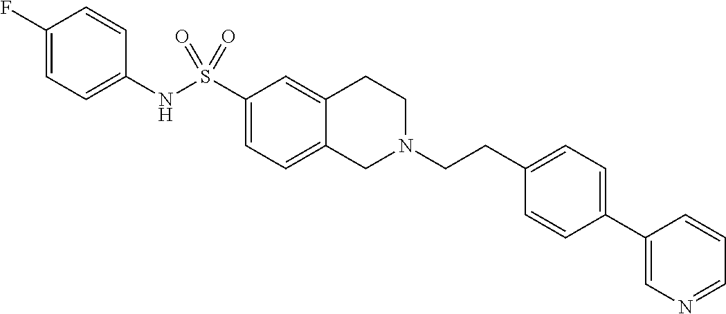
C1(F)=CC=C(NS(C2=CC=C3C(=C2)CCN(CCC2=CC=C(C4=CN=CC=C4)C=C2)C3)(=O)=O)C=C1
